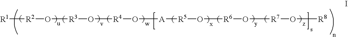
[R1][R2]O[R3]O[R4]O[A][R5]O[R6]O[R7]O[R8]
